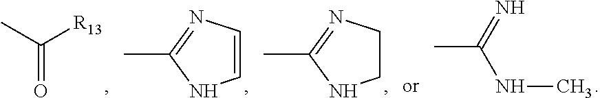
CC([R13])=O.C1=CNC(C)=N1.C1CNC(C)=N1.CC(=N)NC
